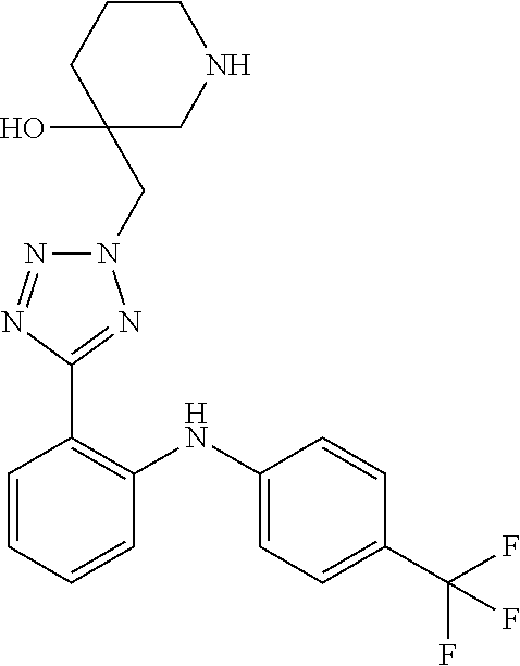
C1=CC(C(F)(F)F)=CC=C1NC1=C(C2=NN(CC3(O)CNCCC3)N=N2)C=CC=C1
